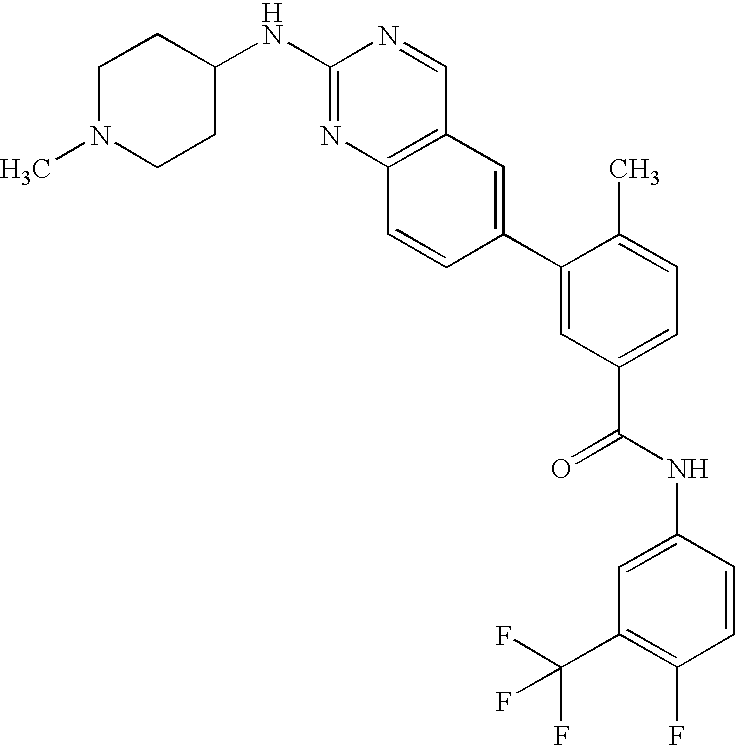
C1(NC2=NC3=C(C=N2)C=C(C2=CC(C(NC4=CC(C(F)(F)F)=C(F)C=C4)=O)=CC=C2C)C=C3)CCN(C)CC1
